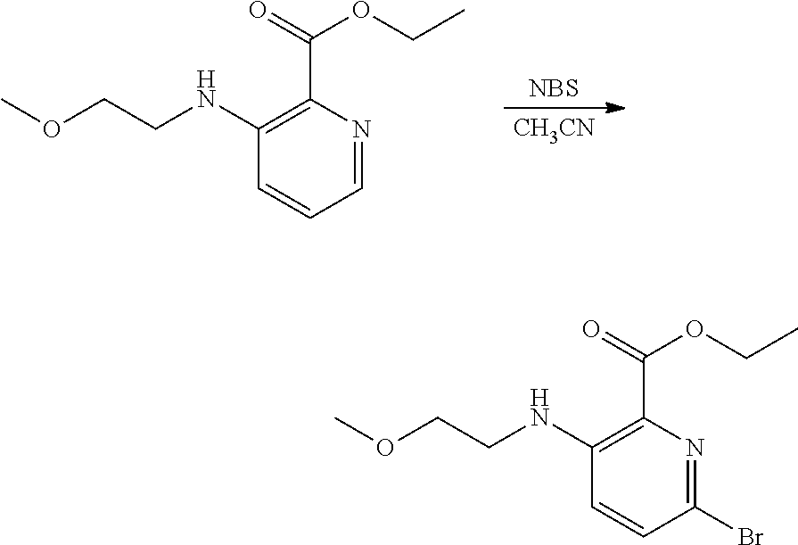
[NBS].[CH3CN].C1(NCCOC)=C(C(OCC)=O)N=CC=C1.C1(NCCOC)=C(C(OCC)=O)N=C(Br)C=C1
